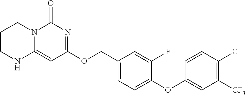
C1CNC2=CC(OCC3=CC=C(OC4=CC([CF3])=C(Cl)C=C4)C(F)=C3)=NC(=O)N2C1
